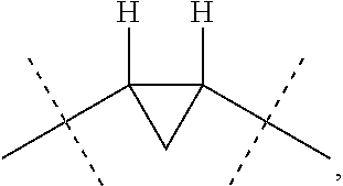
C1([H])(C(C)(C)C)C([H])(C(C)(C)C)C1
